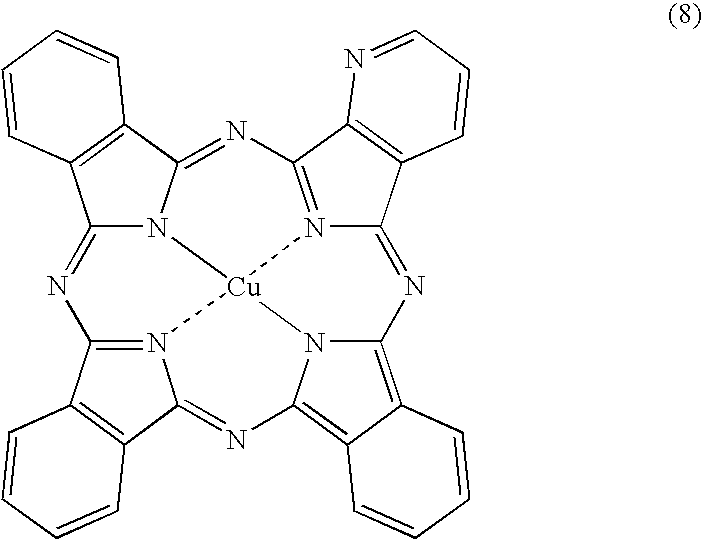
C12=NC3=N4C(=NC5=C6C(=C7N5[Cu]45N1C(=NC1=N5C(=N7)C4=C1N=CC=C4)C1=C2C=CC=C1)C=CC=C6)C1=C3C=CC=C1
